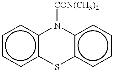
c1ccc2c(c1)N([CON(CH3)2])c1c(cccc1)S2
